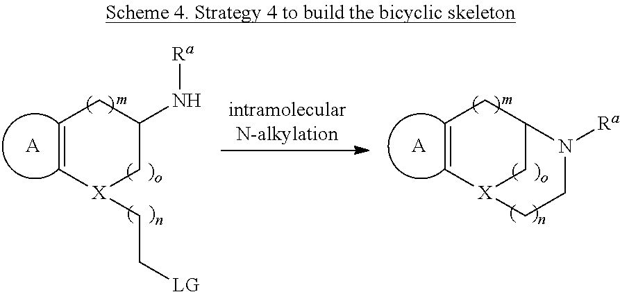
C1=C[X]2CC(C1)N([Ra])CC2.[A].C1=C[X](CC[LG])CC(N[Ra])C1.[A]
